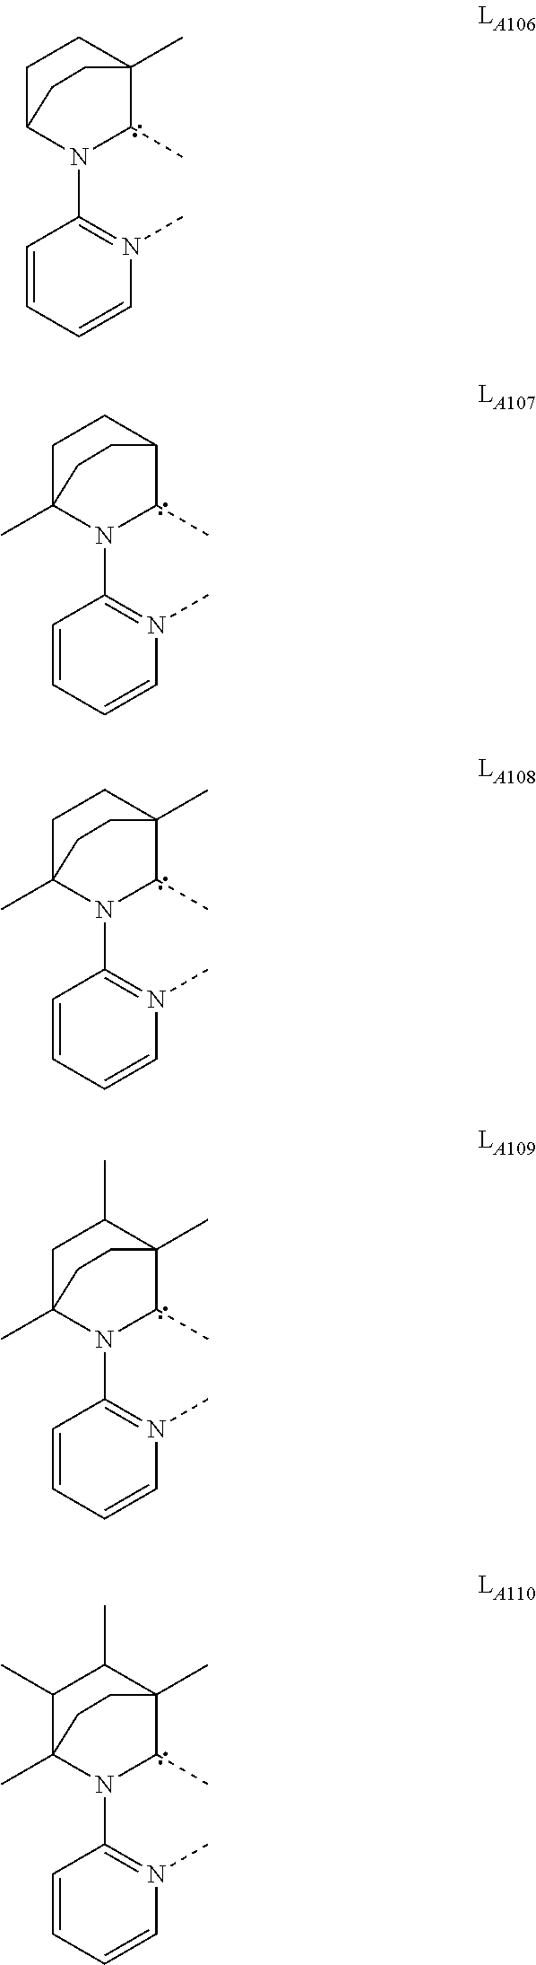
C1=CC=CN(C)=C1N1C(C)C2(C)CCC1CC2.C1=CC=CN(C)=C1N1C(C)C2CCC1(C)CC2.C1=CC=CN(C)=C1N1C(C)C2(C)CCC1(C)CC2.C1=CC=CN(C)=C1N1C(C)C2(C)C(C)CC1(C)CC2.C1=CC=CN(C)=C1N1C(C)C2(C)C(C)C(C)C1(C)CC2
